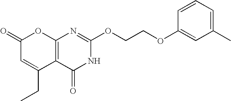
C12=C(C(=O)NC(OCCOC3=CC(C)=CC=C3)=N1)C(CC)=CC(=O)O2
